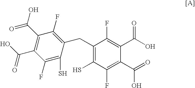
C1(C(=O)O)=C(C(O)=O)C(F)=C(S)C(CC2=C(S)C(F)=C(C(=O)O)C(C(O)=O)=C2F)=C1F
